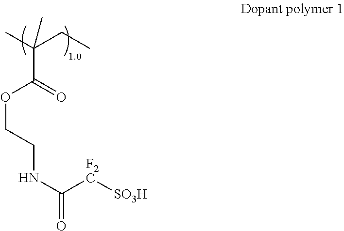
C(C(=O)OCCNC(=O)[F2C][SO3H])(C)(CC)C
